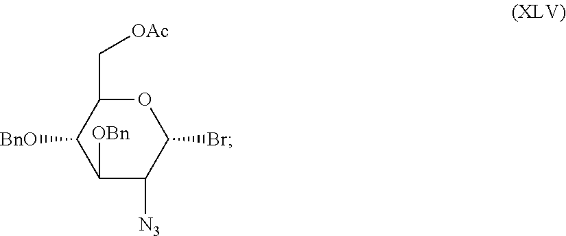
C1([BnO])C([OBn])C([N3])C(Br)OC1C[OAc]
